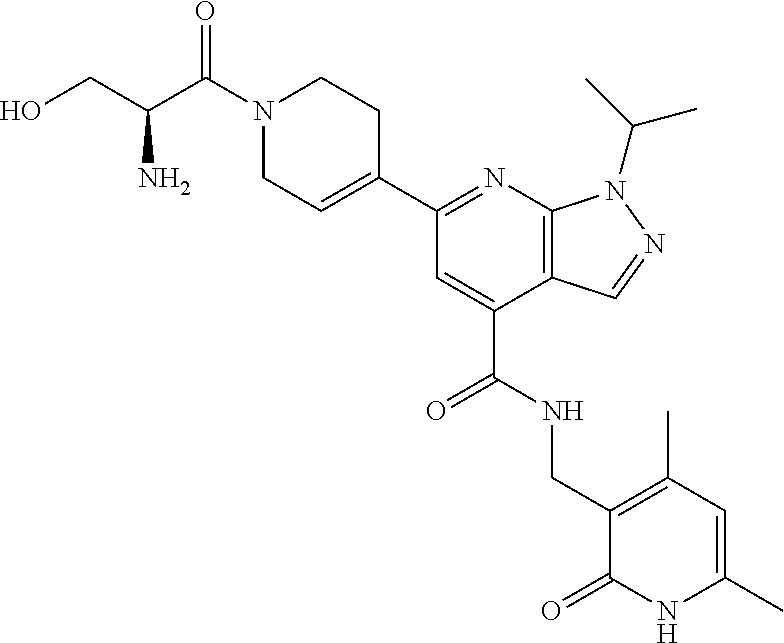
C1(C2=NC3=C(C(C(NCC4=C(C)C=C(C)NC4=O)=O)=C2)C=NN3C(C)C)=CCN(C(C(CO)N)=O)CC1
